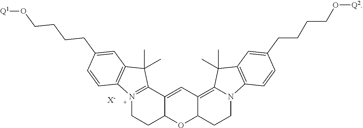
N12=C(C3=CC4=C5N(CCC4OC3CC1)C1=C(C5(C)C)C=C(CCCCO[Q2])C=C1)C(C)(C)C1=C2C=CC(CCCCO[Q1])=C1.[X-]
